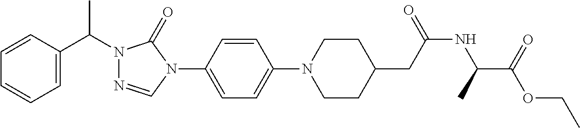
C1=C(C(N2N=CN(C3=CC=C(N4CCC(CC(NC(C(=O)OCC)C)=O)CC4)C=C3)C2=O)C)C=CC=C1
